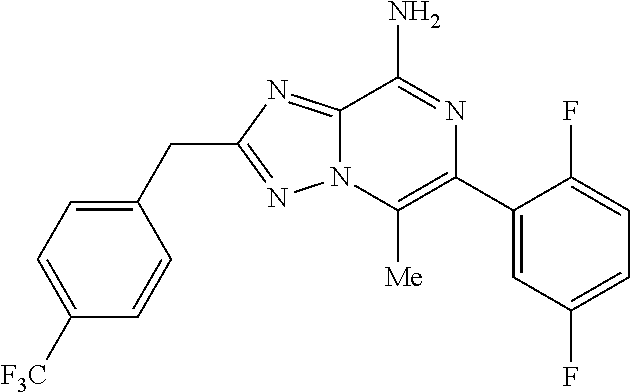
N12C(=NC(CC3=CC=C([F3C])C=C3)=N1)C(N)=NC(C1=CC(F)=CC=C1F)=C2[Me]
